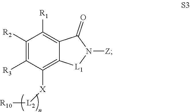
C1([R2])=C([R3])C([X][L2][R10])=C2C(=C1[R1])C(=O)N([Z])[L1]2
